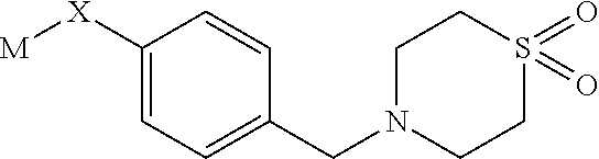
C1=C([X][M])C=CC(CN2CCS(=O)(=O)CC2)=C1
